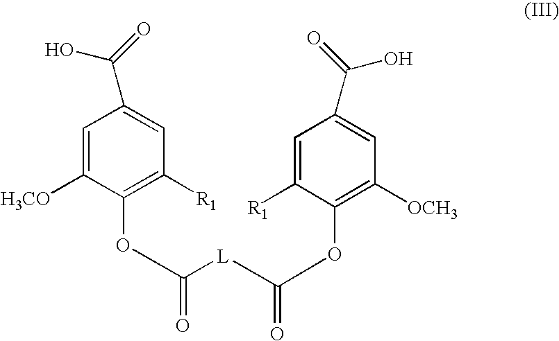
C1=C([H3CO])C(OC(=O)[L]C(OC2=C([OCH3])C=C(C(=O)O)C=C2[R1])=O)=C([R1])C=C1C(=O)O
